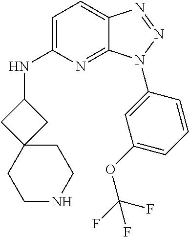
C1=C(NC2CC3(C2)CCNCC3)N=C2C(=C1)N=NN2C1=CC(OC(F)(F)F)=CC=C1
